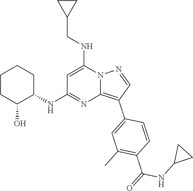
C(NC1=CC(NC2CCCCC2O)=NC2=C(C3=CC(C)=C(C(=O)NC4CC4)C=C3)C=NN12)C1CC1
